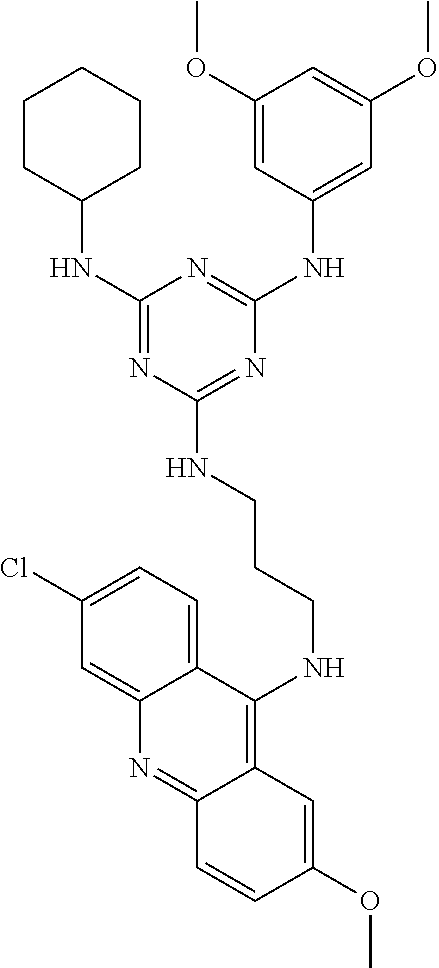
N(C1CCCCC1)C1=NC(NCCCNC2=C3C(=NC4=CC(Cl)=CC=C24)C=CC(OC)=C3)=NC(NC2=CC(OC)=CC(OC)=C2)=N1
